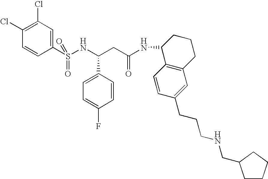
C1(S(NC(CC(NC2C3=C(CCC2)C=C(CCCNCC2CCCC2)C=C3)=O)C2=CC=C(F)C=C2)(=O)=O)=CC(Cl)=C(Cl)C=C1
